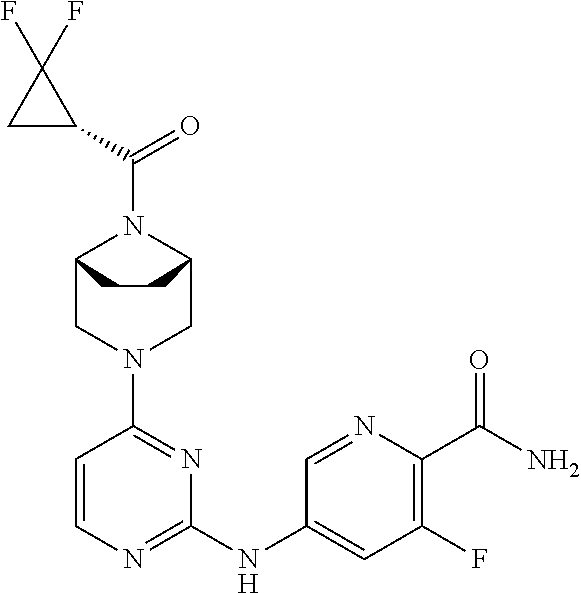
C12CN(C3=NC(NC4=CC(F)=C(C(N)=O)N=C4)=NC=C3)CC(N1C(C1CC1(F)F)=O)CC2
